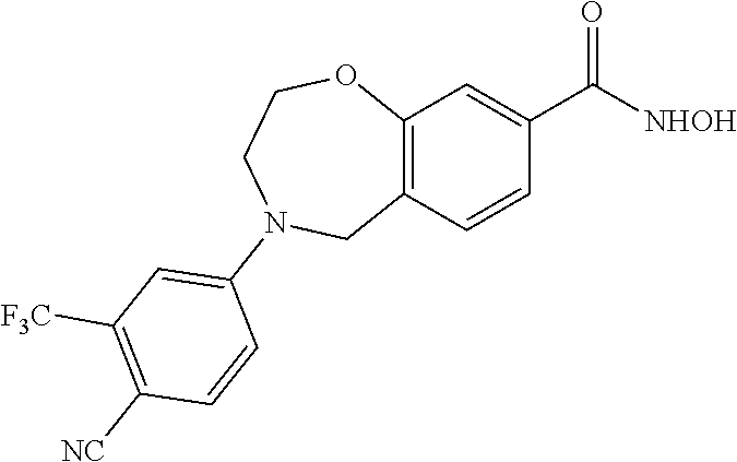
C12=C(C=CC(C([NHOH])=O)=C1)CN(C1=CC([F3C])=C([NC])C=C1)CCO2
